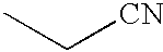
C([CN])C
